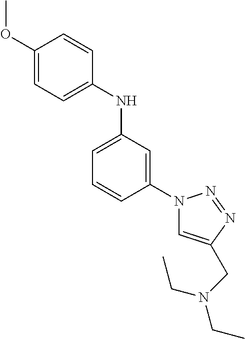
N1(C2=CC(NC3=CC=C(OC)C=C3)=CC=C2)C=C(CN(CC)CC)N=N1
